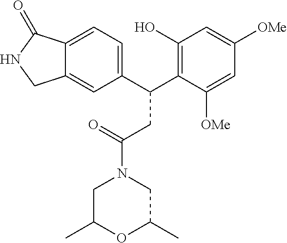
C1(C(C2=C(O)C=C([OMe])C=C2[OMe])CC(N2CC(C)OC(C)C2)=O)=CC=C2C(=C1)CNC2=O
